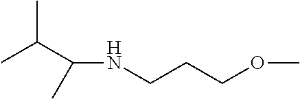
N(CCCOC)C(C(C)C)C
